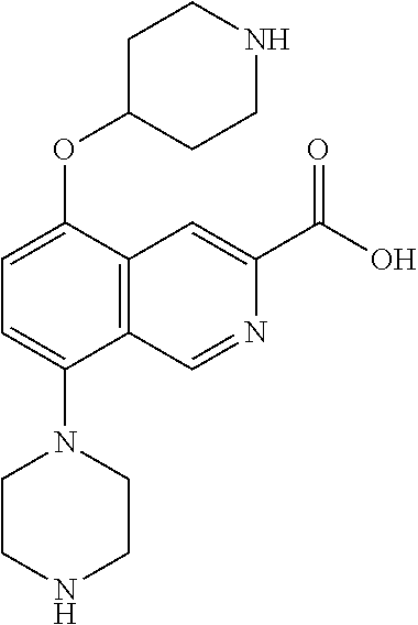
C1=C(OC2CCNCC2)C2=C(C(N3CCNCC3)=C1)C=NC(C(O)=O)=C2
